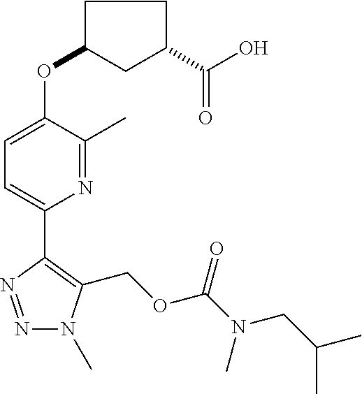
N1=NC(C2=CC=C(OC3CC(C(O)=O)CC3)C(C)=N2)=C(COC(N(CC(C)C)C)=O)N1C
